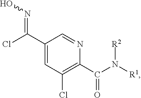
C(C1=CC(Cl)=C(C(N([R1])[R2])=O)N=C1)(Cl)=NO
